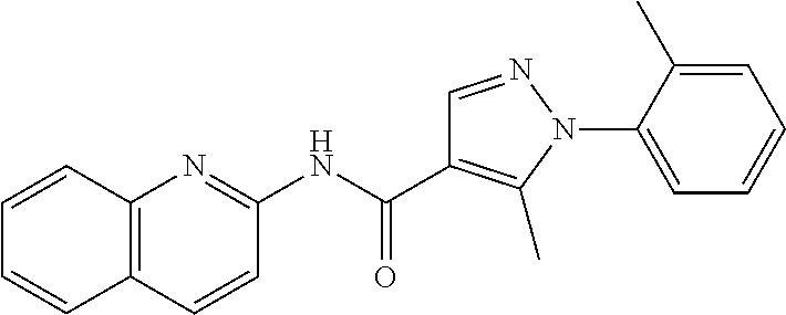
N(C(=O)C1=C(C)N(C2=CC=CC=C2C)N=C1)C1=NC2=C(C=C1)C=CC=C2
